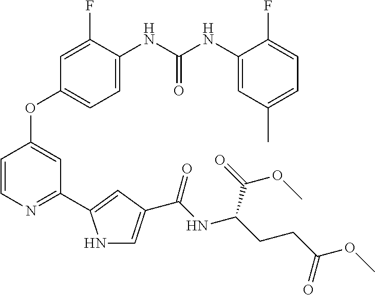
C1=C(NC(NC2=CC(C)=CC=C2F)=O)C(F)=CC(OC2=CC(C3=CC(C(NC(CCC(OC)=O)C(=O)OC)=O)=CN3)=NC=C2)=C1
